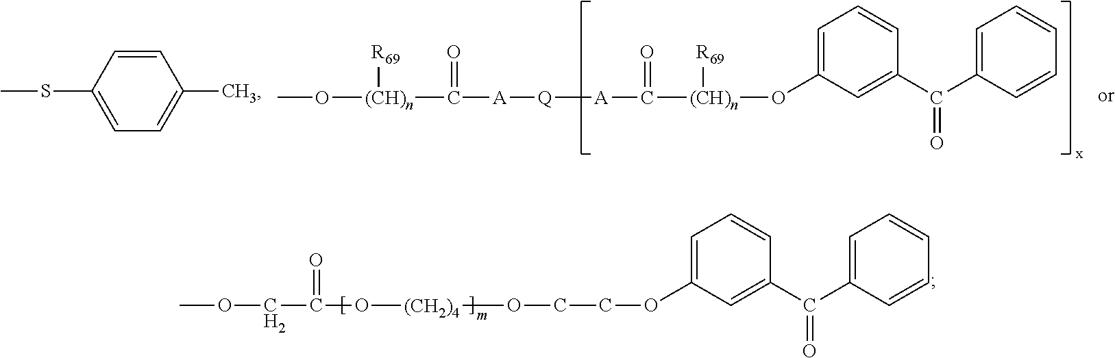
CO[(CH)n]([R69])C(=O)[A][Q][A]C(=O)[(CH)n]([R69])OC1=CC=CC(C(=O)C2=CC=CC=C2)=C1.CSC1=CC=C(C)C=C1.COCC(=O)O[(CH2)4]OCCOC1=CC=CC(C(=O)C2=CC=CC=C2)=C1
